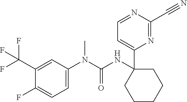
N1=C(C#N)N=CC=C1C1(NC(N(C2=CC=C(F)C(C(F)(F)F)=C2)C)=O)CCCCC1
